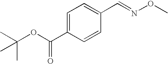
C(=O)(OC(C)(C)C)C1=CC=C(C=NOC)C=C1
